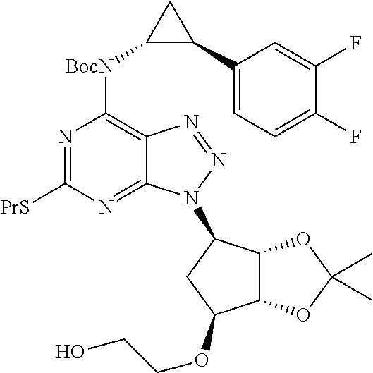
C1(C2CC2[BocN]C2=C3C(=NC([PrS])=N2)N(C2C4C(C(OCCO)C2)OC(C)(C)O4)N=N3)=CC=C(F)C(F)=C1
